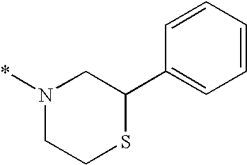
N1(*)CCSC(C2=CC=CC=C2)C1
